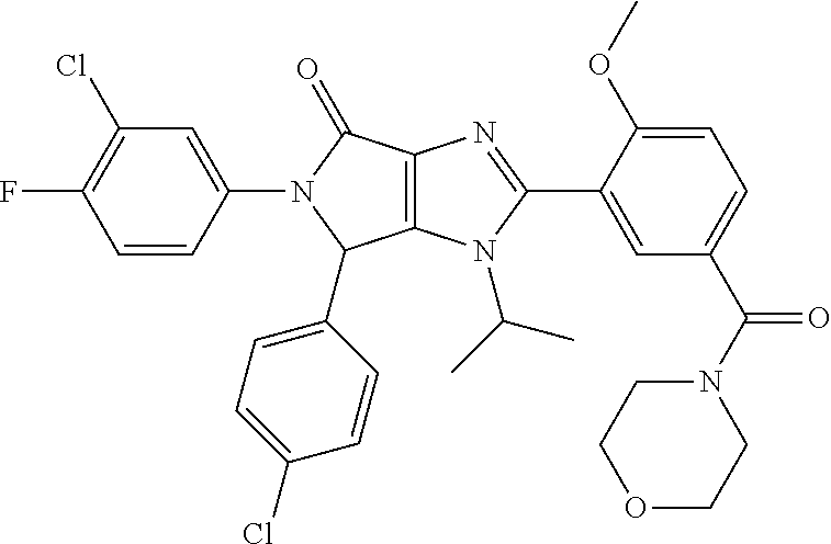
C12=C(N(C(C)C)C(C3=CC(C(N4CCOCC4)=O)=CC=C3OC)=N1)C(C1=CC=C(Cl)C=C1)N(C1=CC(Cl)=C(F)C=C1)C2=O
